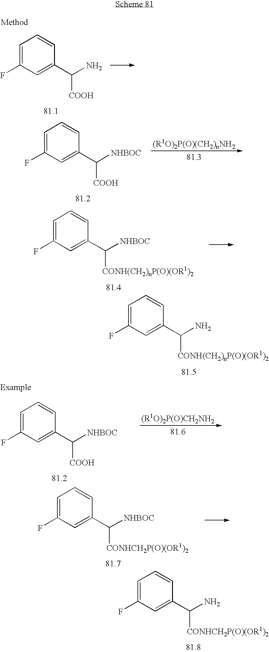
FC1=CC=CC(C(N)[COOH])=C1.FC1=CC=CC(C([NHBOC])[COOH])=C1.FC1=CC=CC(C([NHBOC])[CONH(CH2)nP(O)(OR1)2])=C1.FC1=CC=CC(C(N)[CONH(CH2)nP(O)(OR1)2])=C1.FC1=CC=CC(C([NHBOC])[COOH])=C1.FC1=CC=CC(C([NHBOC])[CONHCH2P(O)(OR1)2])=C1.FC1=CC=CC(C(N)[CONHCH2P(O)(OR1)2])=C1
